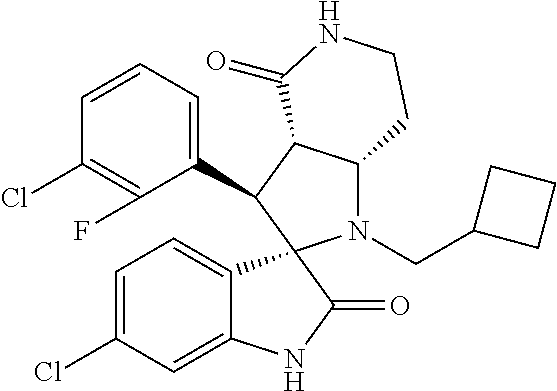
C1(C2C3C(N(CC4CCC4)C24C2=CC=C(Cl)C=C2NC4=O)CCNC3=O)=CC=CC(Cl)=C1F
